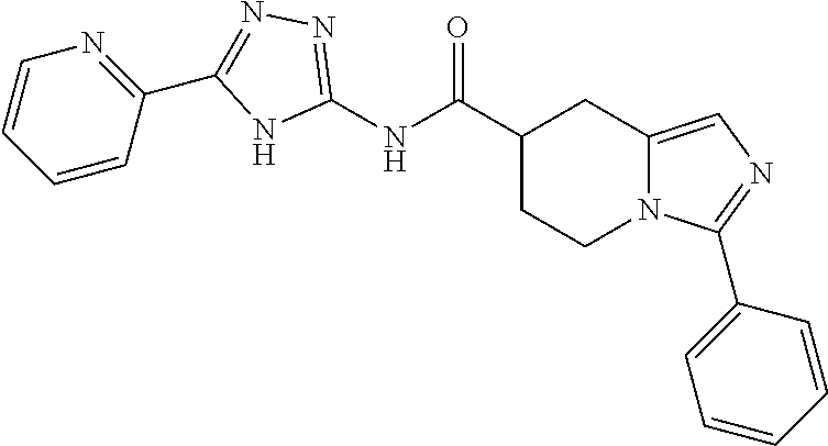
C1(NC(C2CCN3C(=CN=C3C3=CC=CC=C3)C2)=O)=NN=C(C2=NC=CC=C2)N1
